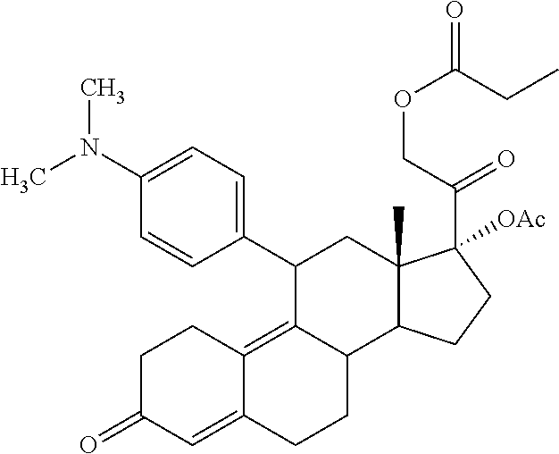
C1=C(N(C)C)C=CC(C2C3=C4C(=CC(=O)CC4)CCC3C3C(C)(C2)C(C(COC(CC)=O)=O)([OAc])CC3)=C1
